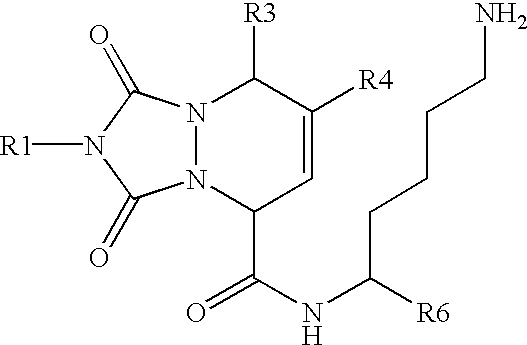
N12N(C(=O)N([R1])C1=O)C([R3])C([R4])=CC2C(NC([R6])CCCCN)=O
